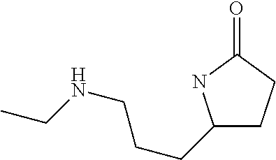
C1(CCCNCC)CCC(=O)N1
